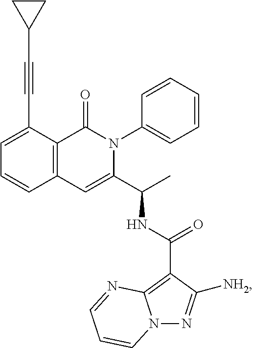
C1=C(C#CC2CC2)C2=C(C=C1)C=C(C(C)NC(=O)C1=C3N(N=C1[NH2])C=CC=N3)N(C1=CC=CC=C1)C2=O
